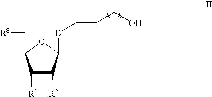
C1([R1])C([R2])C(BC#CCO)OC1C[R8]
